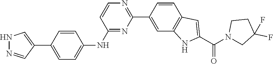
N1=C(NC2=CC=C(C3=CNN=C3)C=C2)C=CN=C1C1=CC2=C(C=C1)C=C(C(N1CC(F)(F)CC1)=O)N2
